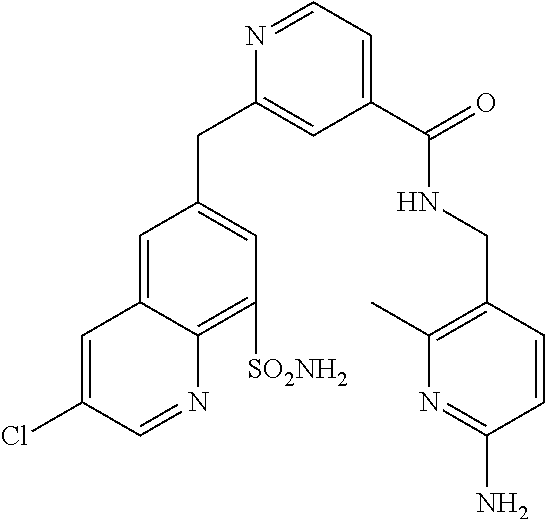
C1=C2C(=C([SO2NH2])C=C1CC1=CC(C(NCC3=C(C)N=C(N)C=C3)=O)=CC=N1)N=CC(Cl)=C2
